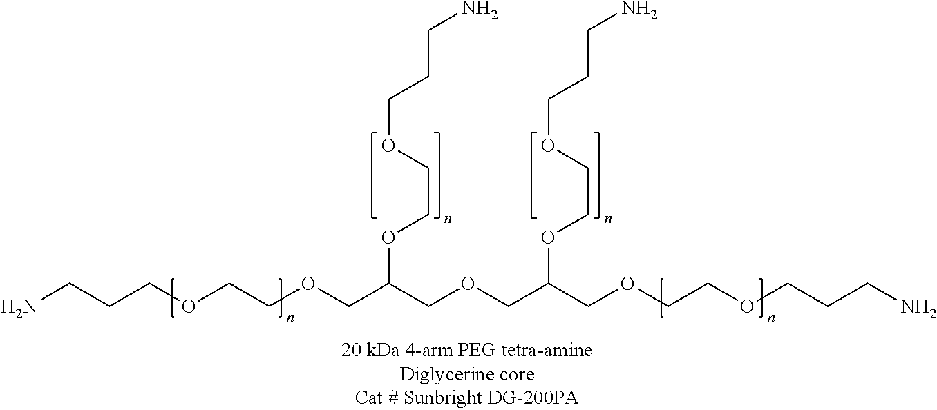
NCCCOCCOCC(COCC(COCCOCCCN)OCCOCCCN)OCCOCCCN
